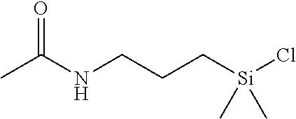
C(NCCC[Si](Cl)(C)C)(C)=O
